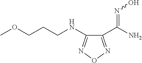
C1(C(=NO)N)=NON=C1NCCCOC
